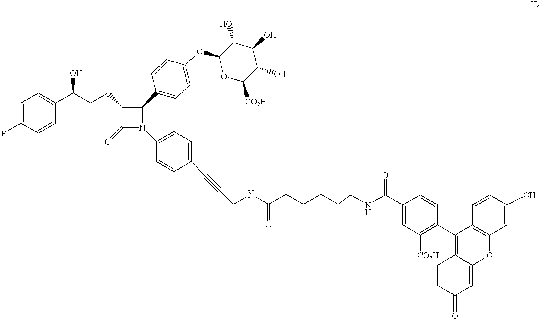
C1=C(F)C=CC(C(CCC2C(=O)N(C3=CC=C(C#CCNC(CCCCCNC(C4=CC([CO2H])=C(C5=C6C(=CC(=O)C=C6)OC6=C5C=CC(O)=C6)C=C4)=O)=O)C=C3)C2C2=CC=C(OC3OC([CO2H])C(O)C(O)C3O)C=C2)O)=C1
